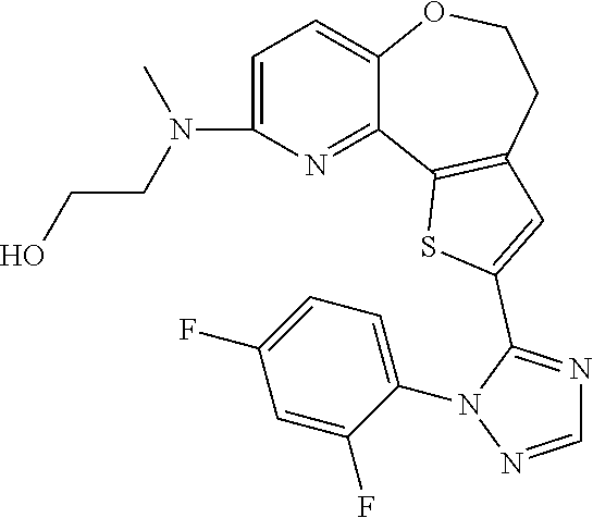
C1=C(N(CCO)C)N=C2C(=C1)OCCC1=C2SC(C2=NC=NN2C2=CC=C(F)C=C2F)=C1
